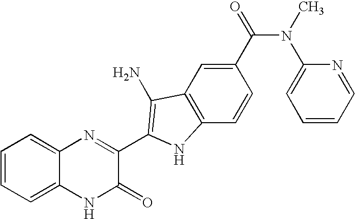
C1=C2C(=CC=C1)N=C(C1=C(N)C3=C(C=CC(C(N(C4=CC=CC=N4)C)=O)=C3)N1)C(=O)N2
